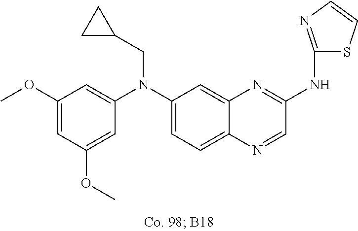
C1(OC)=CC(OC)=CC(N(C2=CC=C3C(=C2)N=C(NC2=NC=CS2)C=N3)CC2CC2)=C1
